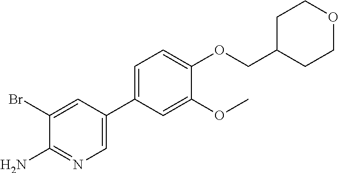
C1=C(C2=CC=C(OCC3CCOCC3)C(OC)=C2)C=C(Br)C(N)=N1
